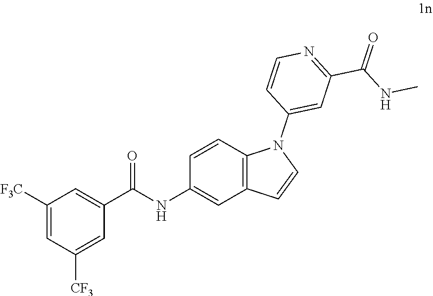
C12=C(C=CN1C1=CC(C(=O)NC)=NC=C1)C=C(NC(C1=CC([F3C])=CC([CF3])=C1)=O)C=C2
